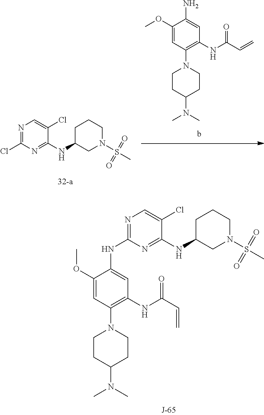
N1=C(NC2=CC(NC(C=C)=O)=C(N3CCC(N(C)C)CC3)C=C2OC)N=C(NC2CCCN(S(=O)(C)=O)C2)C(Cl)=C1.C1=C(OC)C(N)=CC(NC(C=C)=O)=C1N1CCC(N(C)C)CC1.N1=C(Cl)N=C(NC2CCCN(S(C)(=O)=O)C2)C(Cl)=C1
